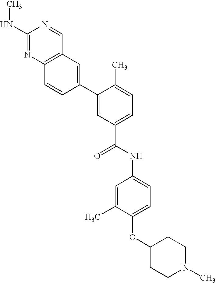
N(C1=NC2=C(C=N1)C=C(C1=CC(C(=O)NC3=CC=C(OC4CCN(C)CC4)C(C)=C3)=CC=C1C)C=C2)C
